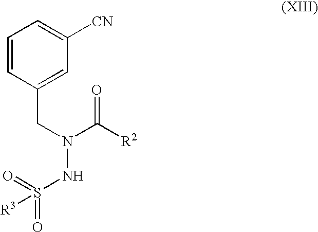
C1=CC(CN(C([R2])=O)NS(=O)(=O)[R3])=CC([CN])=C1
